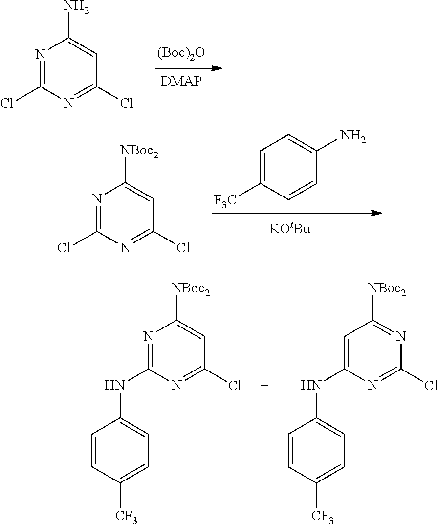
[(Boc)2O].[DMAP].N1=C(Cl)N=C(Cl)C=C1N.[KOtBu].C1=C([F3C])C=CC(N)=C1.N1=C(Cl)N=C(Cl)C=C1[NBoc2].N1=C(NC2=CC=C([CF3])C=C2)N=C(Cl)C=C1[NBoc2].C1=C(NC2=CC=C([CF3])C=C2)N=C(Cl)N=C1[NBoc2]
